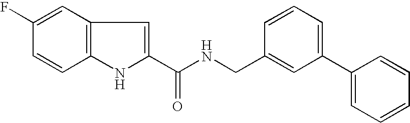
C1(C(NCC2=CC(C3=CC=CC=C3)=CC=C2)=O)=CC2=C(N1)C=CC(F)=C2
